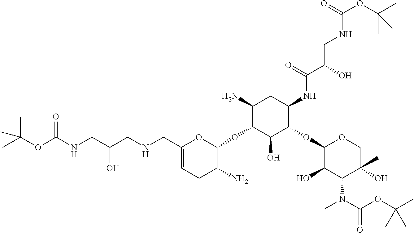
C1(N)C(OC2OC(CNCC(CNC(OC(C)(C)C)=O)O)=CCC2N)C(O)C(OC2C(O)C(N(C)C(OC(C)(C)C)=O)C(O)(C)CO2)C(NC(C(CNC(OC(C)(C)C)=O)O)=O)C1
